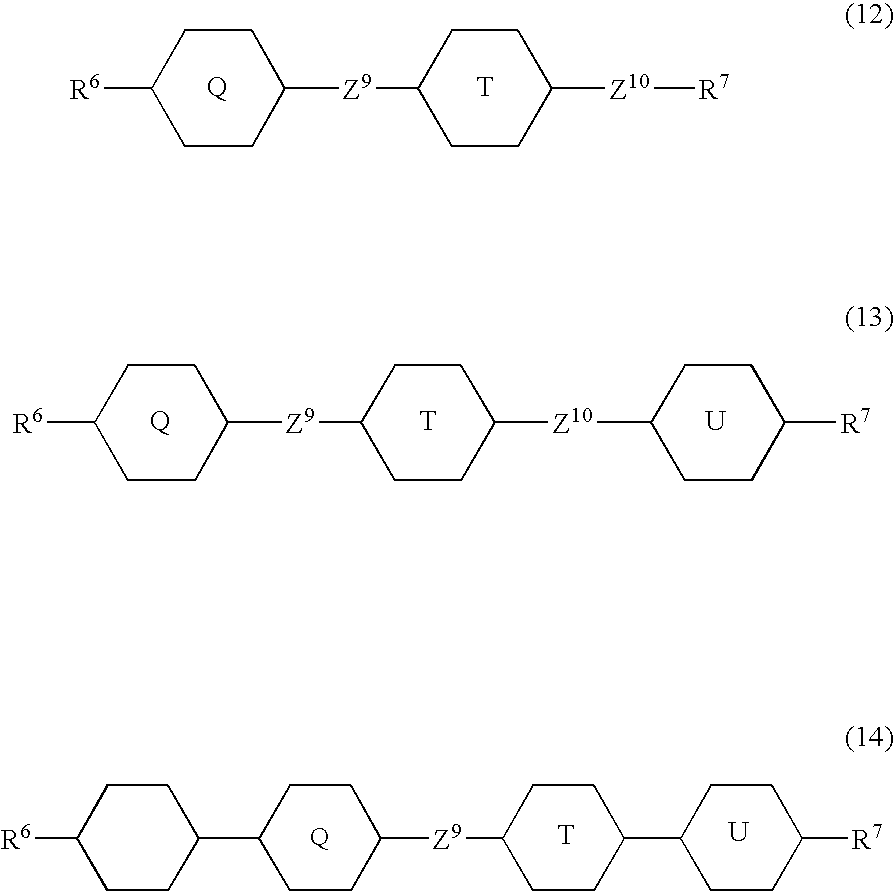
[R6]C1CCC([Z9]C2CCC([Z10][R7])CC2)CC1.[T].[T].[R6]C1CCC([Z9]C2CCC([Z10]C3CCC([R7])CC3)CC2)CC1.[U].[T].[R6]C1CCC(C2CCC([Z9]C3CCC(C4CCC([R7])CC4)CC3)CC2)CC1.[U]
